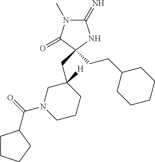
C1(=N)N(C)C(=O)C(CCC2CCCCC2)(CC2([H])CN(C(=O)C3CCCC3)CCC2)N1
